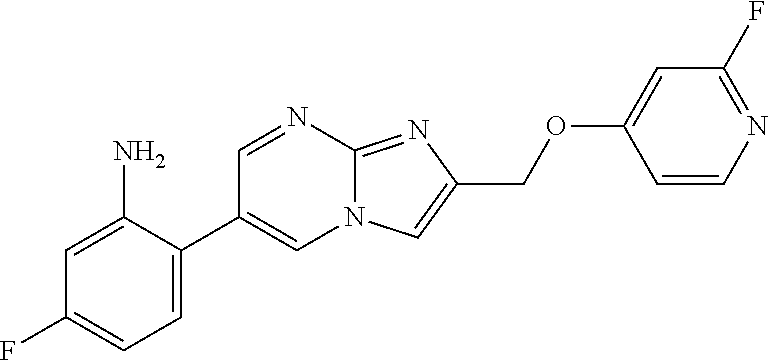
C1(N)=CC(F)=CC=C1C1=CN2C(=NC(COC3=CC(F)=NC=C3)=C2)N=C1
